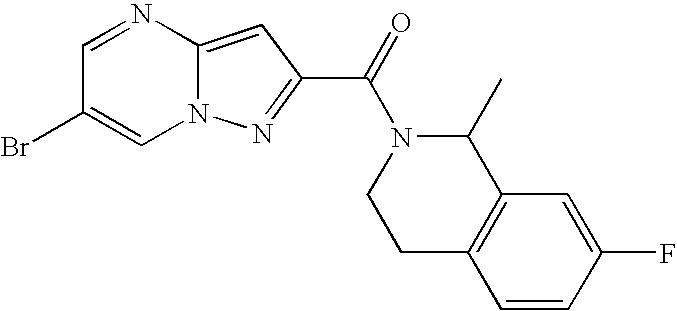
C12=CC(C(=O)N3CCC4=C(C3C)C=C(F)C=C4)=NN1C=C(Br)C=N2
